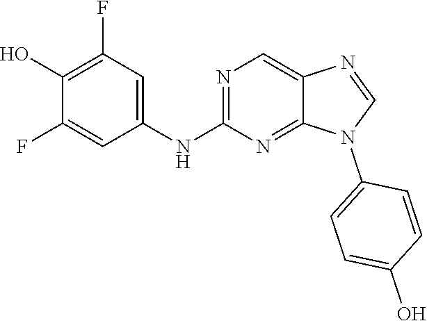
C1(O)=C(F)C=C(NC2=NC=C3C(=N2)N(C2=CC=C(O)C=C2)C=N3)C=C1F
